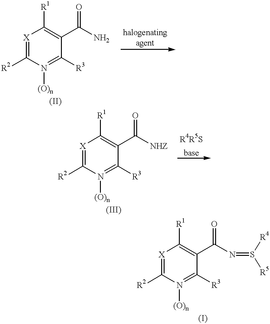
[X]1=C([R2])N([(O)n])=C([R3])C(C(N)=O)=C1[R1].[X]1=C([R2])N([(O)n])=C([R3])C(C([NHZ])=O)=C1[R1].[X]1=C([R2])N([(O)n])=C([R3])C(C(N=S([R5])[R4])=O)=C1[R1]
